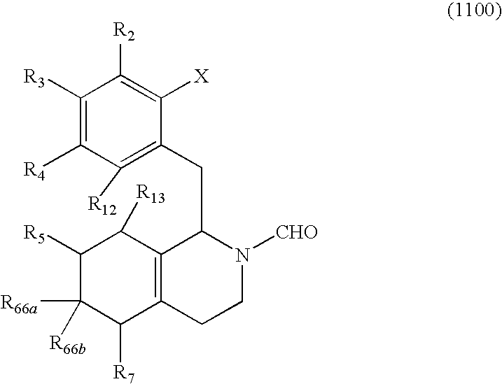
C1([R5])C([R66a])([R66b])C([R7])C2=C(C1[R13])C(CC1=C([R12])C([R4])=C([R3])C([R2])=C1[X])N([CHO])CC2
